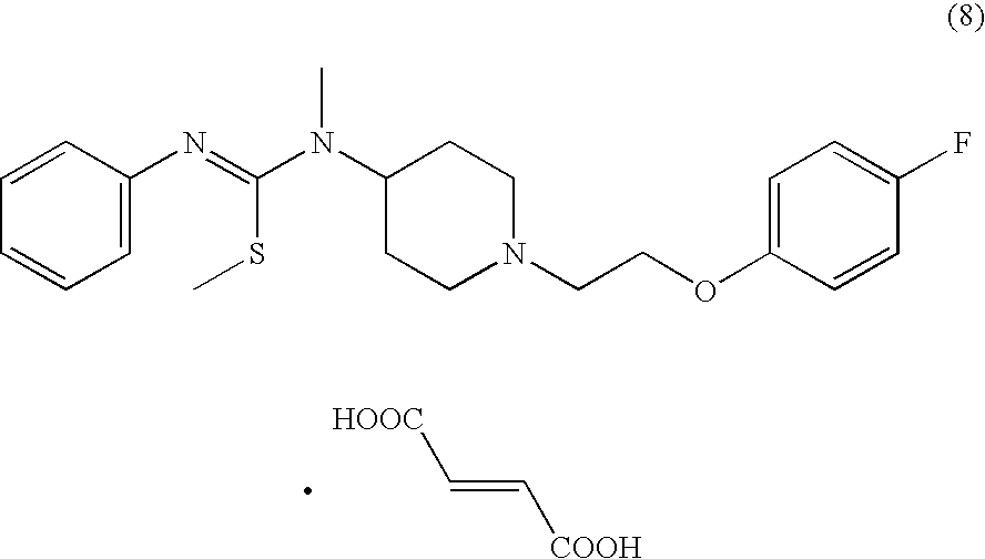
C1=C(N=C(N(C2CCN(CCOC3=CC=C(F)C=C3)CC2)C)SC)C=CC=C1.[HOOC]C=C[COOH]
